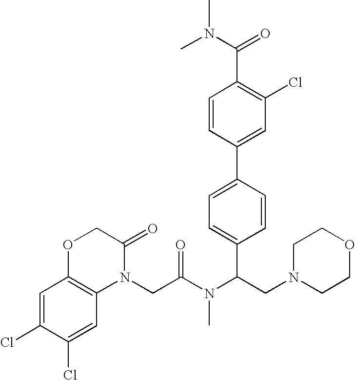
C1=C(Cl)C(Cl)=CC2=C1OCC(=O)N2CC(N(C(CN1CCOCC1)C1=CC=C(C2=CC(Cl)=C(C(N(C)C)=O)C=C2)C=C1)C)=O
